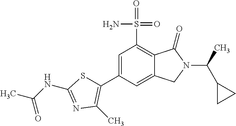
C1=C(C2=C(C)N=C(NC(C)=O)S2)C=C2C(=C1S(=O)(=O)N)C(=O)N(C(C1CC1)C)C2
